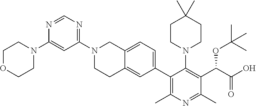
N1(C2=NC=NC(N3CCOCC3)=C2)CCC2=CC(C3=C(C)N=C(C)C(C(C(O)=O)OC(C)(C)C)=C3N3CCC(C)(C)CC3)=CC=C2C1
